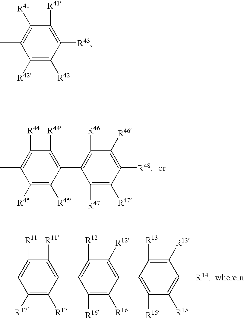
C1([R45])=C([R45])C(C2=C([R46])C([R46])=C([R48])C([R47])=C2[R47])=C([R44])C([R44])=C1C.C1([R17])=C([R17])C(C2=C([R12])C([R12])=C(C3=C([R15])C([R15])=C([R14])C([R13])=C3[R13])C([R16])=C2[R16])=C([R11])C([R11])=C1C.C1([R42])=C([R42])C([R43])=C([R41])C([R41])=C1C
